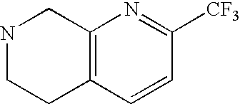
N1CCC2=C(C1)N=C([CF3])C=C2
